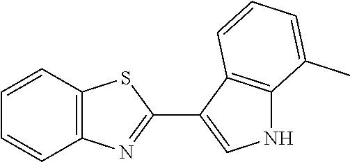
C1=CC2=C(C=C1)N=C(C1=CNC3=C1C=CC=C3C)S2
